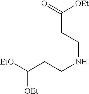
C(CCNCCC(=O)[OEt])([EtO])[OEt]
